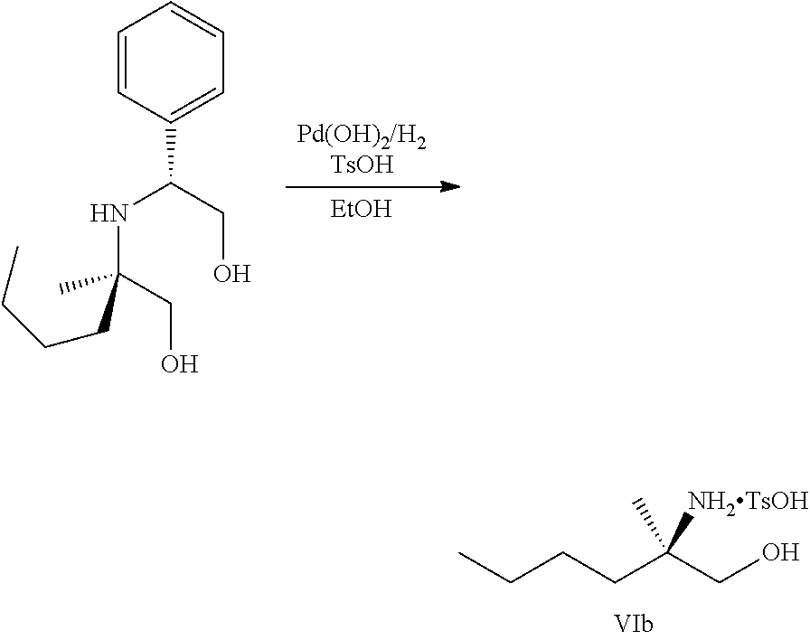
[EtOH].[Pd(OH)2/H2TsOH].C1=CC(C(NC(CO)(CCCC)C)CO)=CC=C1.CCCCC(CO)([NH2TsOH])C
